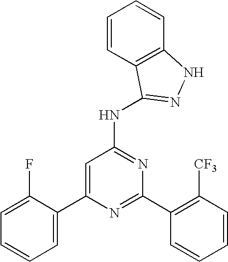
C1=C(C2=CC=CC=C2F)N=C(C2=C([CF3])C=CC=C2)N=C1NC1=NNC2=C1C=CC=C2
